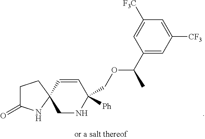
C1(C(OCC2([Ph])C=CC3(CN2)NC(=O)CC3)C)=CC([CF3])=CC([F3C])=C1
